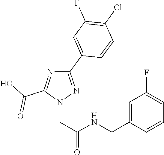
C1(C2=CC(F)=C(Cl)C=C2)=NN(CC(=O)NCC2=CC(F)=CC=C2)C(C(O)=O)=N1
